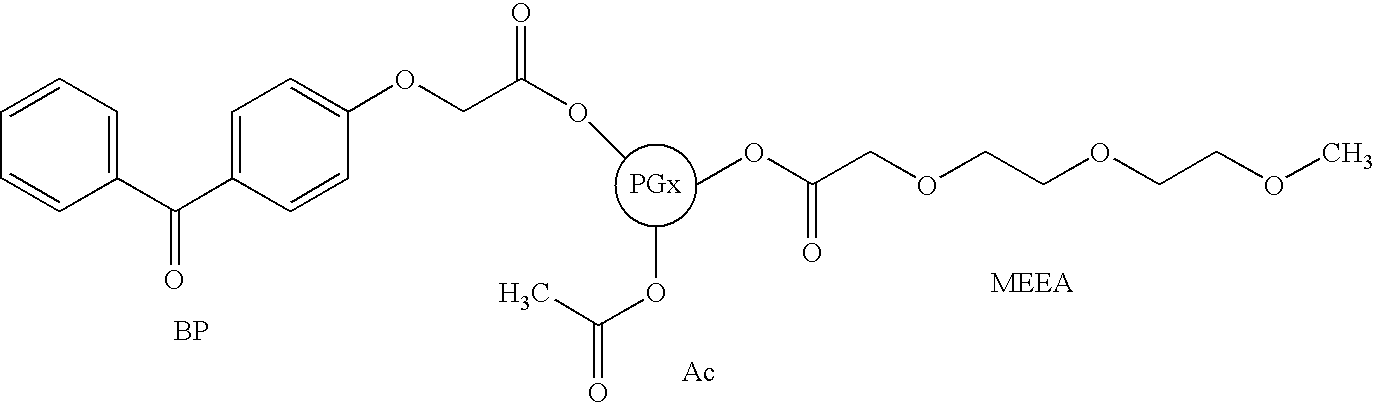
C1=CC=C(C(C2=CC=C(OCC(OC)=O)C=C2)=O)C=C1.COC(C)=O.COC(COCCOCCOC)=O.[BP].[Ac]
